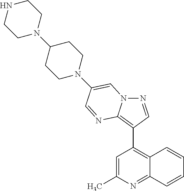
N1=CC(C2=C3C(=NC(C)=C2)C=CC=C3)=C2N1C=C(N1CCC(N3CCNCC3)CC1)C=N2
